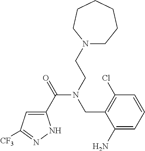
C1(C(=O)N(CCN2CCCCCC2)CC2=C(Cl)C=CC=C2N)=CC([CF3])=NN1
